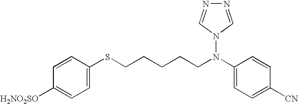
C1=CC(SCCCCCN(C2=CC=C([CN])C=C2)N2C=NN=C2)=CC=C1[H2NO2SO]
